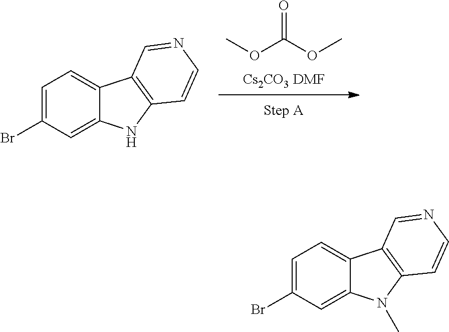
[Cs2CO3 DMF].COC(OC)=O.C1=C(Br)C=C2C(=C1)C1=C(N2)C=CN=C1.C1=C(Br)C=C2C(=C1)C1=C(N2C)C=CN=C1
